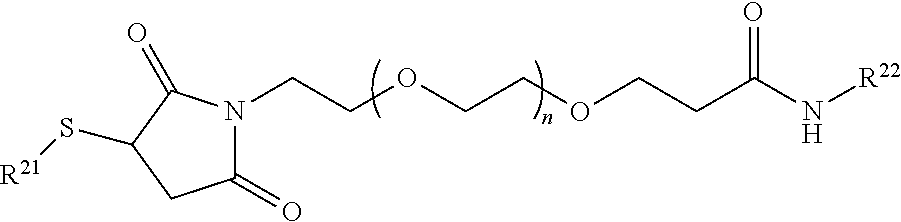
C1(=O)N(CCOCCOCCC(N[R22])=O)C(=O)C(S[R21])C1
